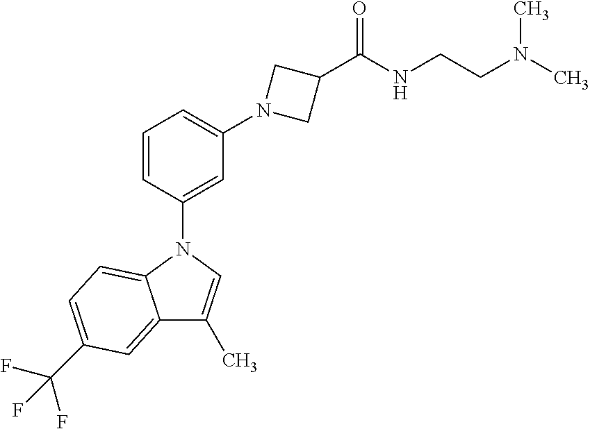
C1=CC(N2C3=CC=C(C(F)(F)F)C=C3C(C)=C2)=CC(N2CC(C(NCCN(C)C)=O)C2)=C1
